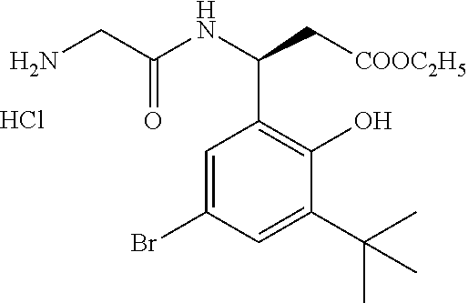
NCC(NC(C1=C(O)C(C(C)(C)C)=CC(Br)=C1)C[COOC2H5])=O.Cl
